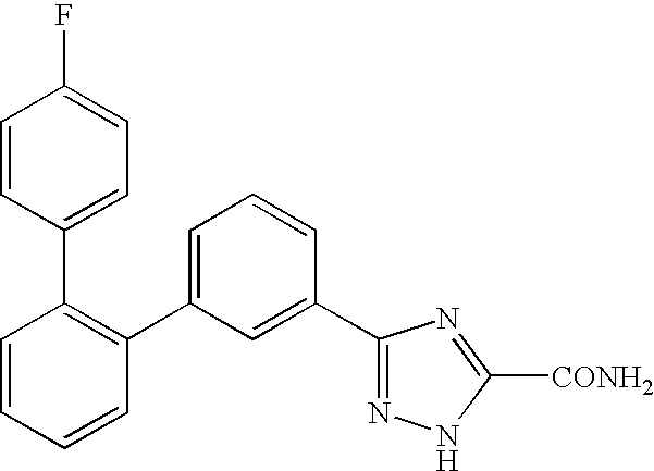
C1=CC=CC(C2=CC=CC(C3=NNC([CONH2])=N3)=C2)=C1C1=CC=C(F)C=C1
